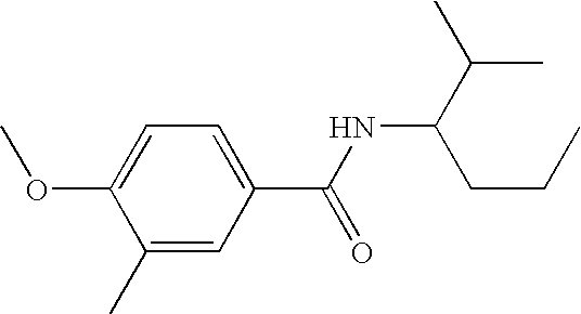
C1=C(OC)C(C)=CC(C(NC(C(C)C)CCC)=O)=C1
